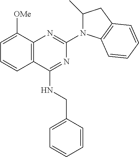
C12=C(C([OMe])=CC=C1)N=C(N1C(C)CC3=C1C=CC=C3)N=C2NCC1=CC=CC=C1
